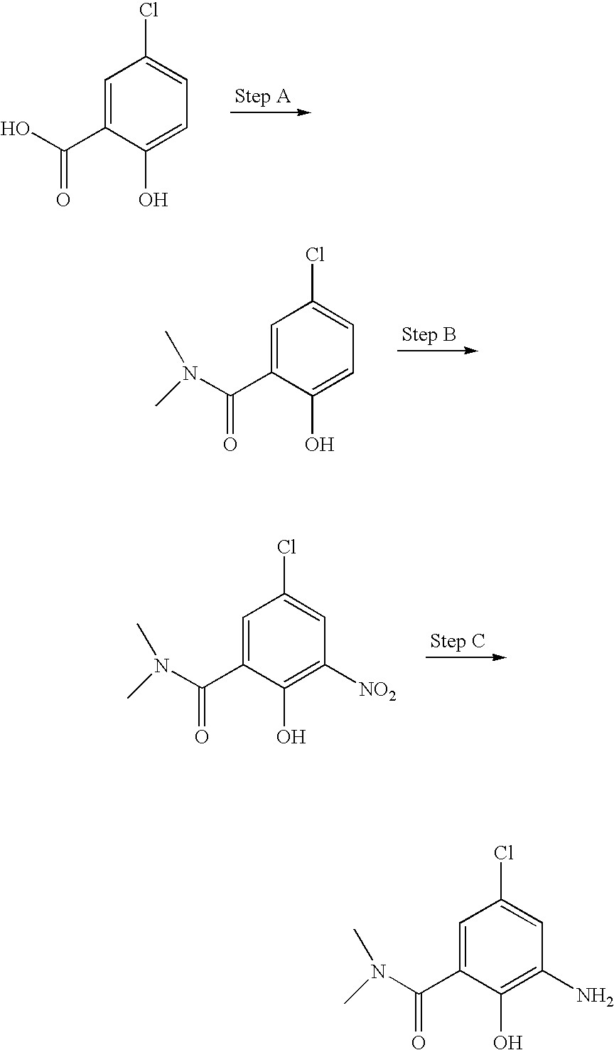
OC(C1=CC(Cl)=CC=C1O)=O.C1(Cl)=CC=C(O)C(C(N(C)C)=O)=C1.C1(Cl)=CC([NO2])=C(O)C(C(N(C)C)=O)=C1.C1(Cl)=CC(N)=C(O)C(C(N(C)C)=O)=C1
